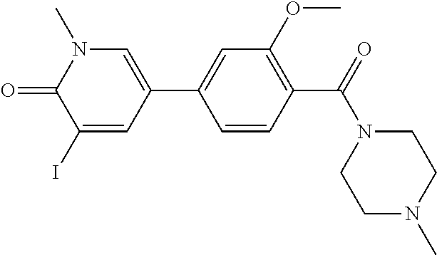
C1=CC(C(=O)N2CCN(C)CC2)=C(OC)C=C1C1=CN(C)C(=O)C(I)=C1
